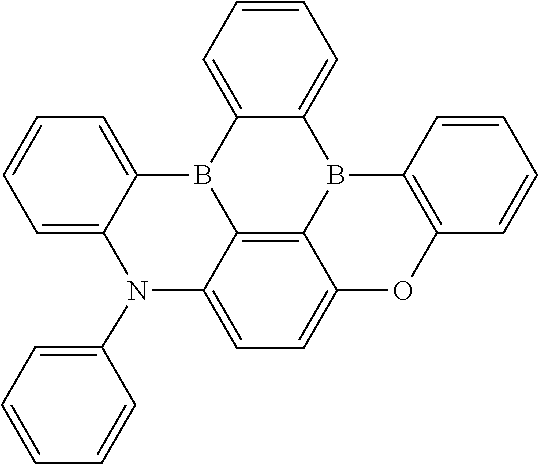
C1=C2C(=CC=C1)B1C3=C(C=CC=C3)OC3=CC=C4N(C5=CC=CC=C5)C5=CC=CC=C5B2C4=C13
